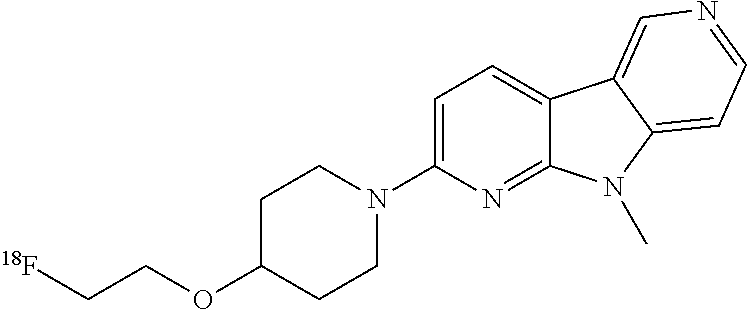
C1(OCC[18F])CCN(C2=CC=C3C(=N2)N(C)C2=CC=NC=C32)CC1
